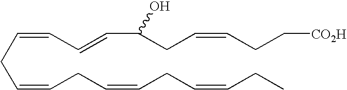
C(CC=CCC=CCC=CCC)=CC=CC(CC=CCC[CO2H])O
